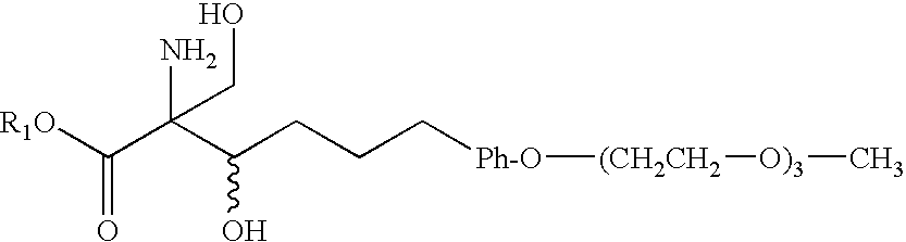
[R1O]C(C(C(CCC[Ph-O][(CH2CH2][O)3]C)O)(N)CO)=O
